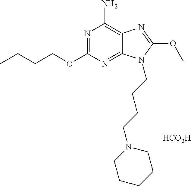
N1=C(OCCCC)N=C2C(=C1N)N=C(OC)N2CCCCN1CCCCC1.[HCO2H]
